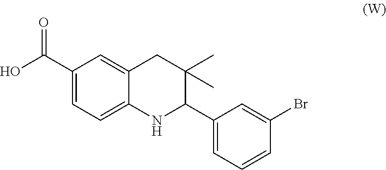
C1(C(O)=O)=CC=C2C(=C1)CC(C)(C)C(C1=CC=CC(Br)=C1)N2
